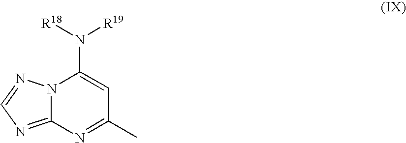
N12C(=NC=N1)N=C(C)C=C2N([R18])[R19]
